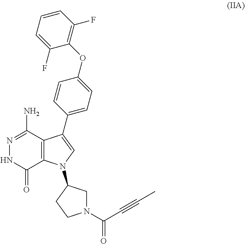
N1=C(N)C2=C(C(=O)N1)N(C1CN(C(C#CC)=O)CC1)C=C2C1=CC=C(OC2=C(F)C=CC=C2F)C=C1
